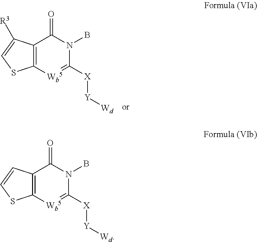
C12=C(C([R3])=CS1)C(=O)N(B)C([X][Y][Wd])=[Wb5]2.C12=C(C=CS1)C(=O)N(B)C([X][Y][Wd])=[Wb5]2
